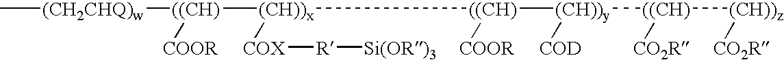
C[(CH2CHQ)w][((CH)]([(CH))x]([((CH)]([(CH))y]([((CH)]([(CH))z][CO2R])[CO2R])[COD])[COOR])[COX][R][Si(OR)3])[COOR]
